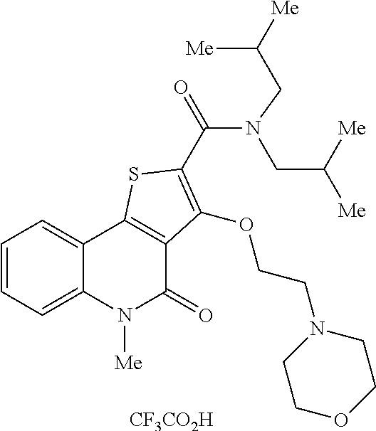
[CF3CO2H].C1=CC=C2C(=C1)C1=C(C(=O)N2[Me])C(OCCN2CCOCC2)=C(C(=O)N(CC([Me])[Me])CC([Me])[Me])S1
